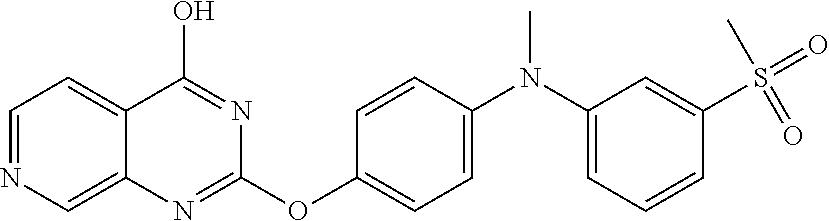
C1=NC=C2C(=C1)C(O)=NC(OC1=CC=C(N(C3=CC=CC(S(=O)(C)=O)=C3)C)C=C1)=N2
